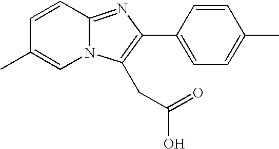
C1=CC2=NC(C3=CC=C(C)C=C3)=C(CC(=O)O)N2C=C1C
